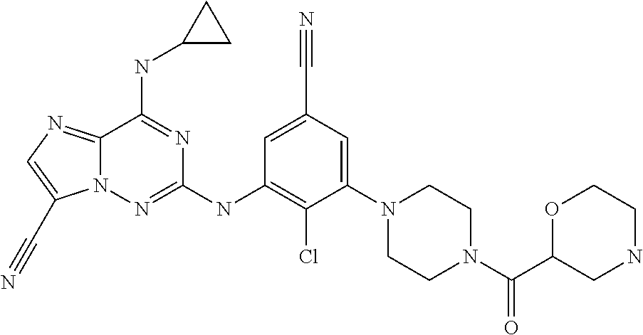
C12=NC=C(C#N)N1N=C(NC1=C(Cl)C(N3CCN(C(C4CNCCO4)=O)CC3)=CC(C#N)=C1)N=C2NC1CC1
